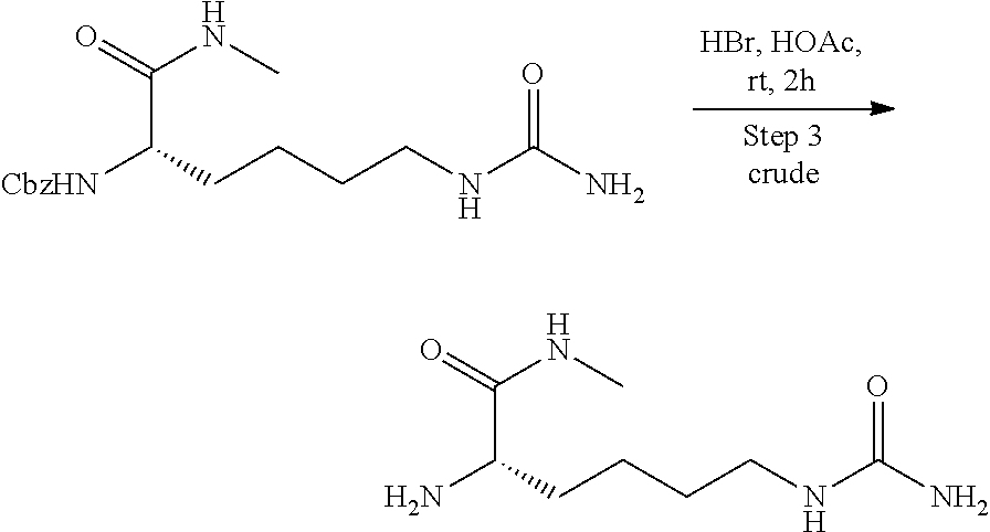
[CbzHN]C(C(=O)NC)CCCCNC(N)=O.NC(C(=O)NC)CCCCNC(N)=O
